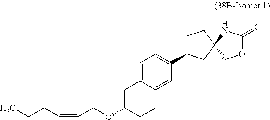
C1=C2C(=CC(C3CCC4(C3)COC(=O)N4)=C1)CCC(OCC=CCCC)C2
